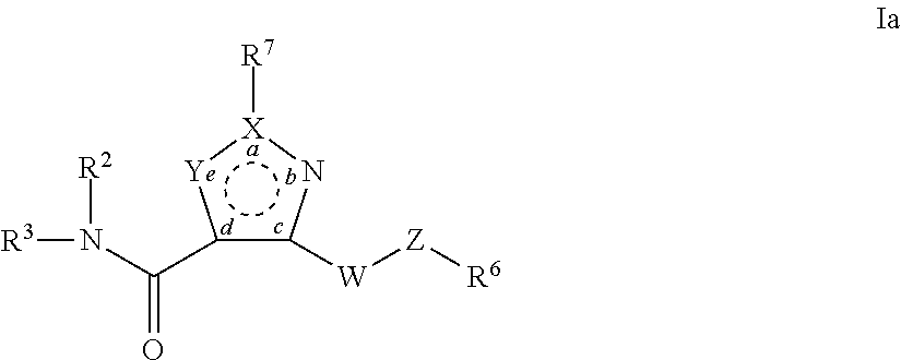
c1(C(N([R3])[R2])=O)c([W][Z][R6])n[X]([R7]):[Y]1
